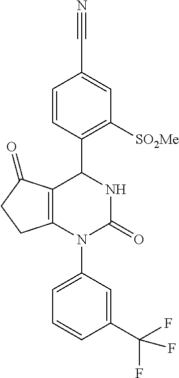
C12=C(N(C3=CC=CC(C(F)(F)F)=C3)C(=O)NC1C1=C([SO2Me])C=C(C#N)C=C1)CCC2=O
